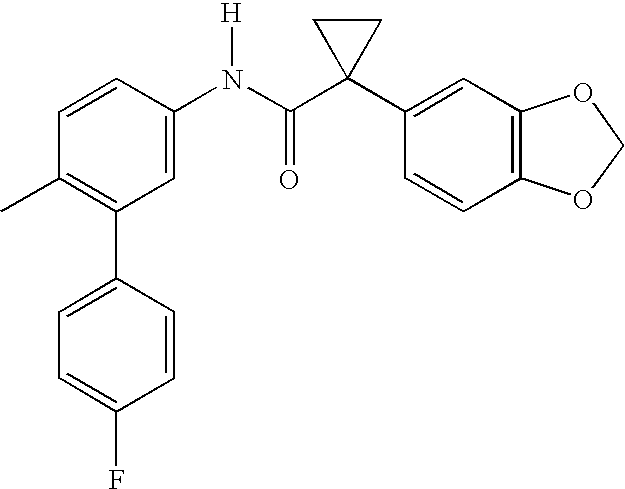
C1(N(C(C2(C3=CC4=C(C=C3)OCO4)CC2)=O)[H])=CC(C2=CC=C(F)C=C2)=C(C)C=C1
